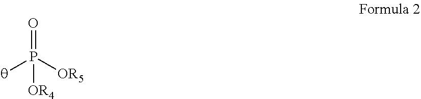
[q]P(=O)([OR5])[OR4]
